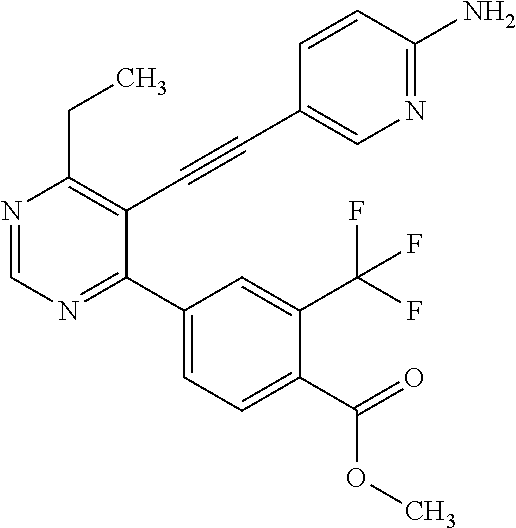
N1=CN=C(C2=CC=C(C(=O)OC)C(C(F)(F)F)=C2)C(C#CC2=CN=C(N)C=C2)=C1CC
